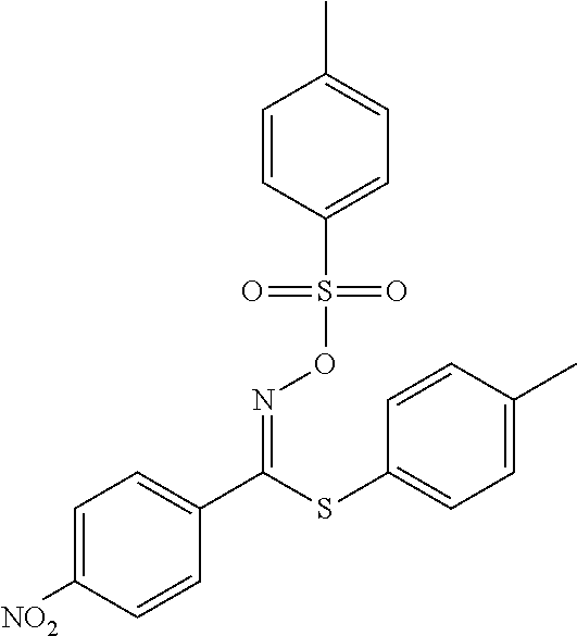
C1=CC(S(ON=C(C2=CC=C([NO2])C=C2)SC2=CC=C(C)C=C2)(=O)=O)=CC=C1C
